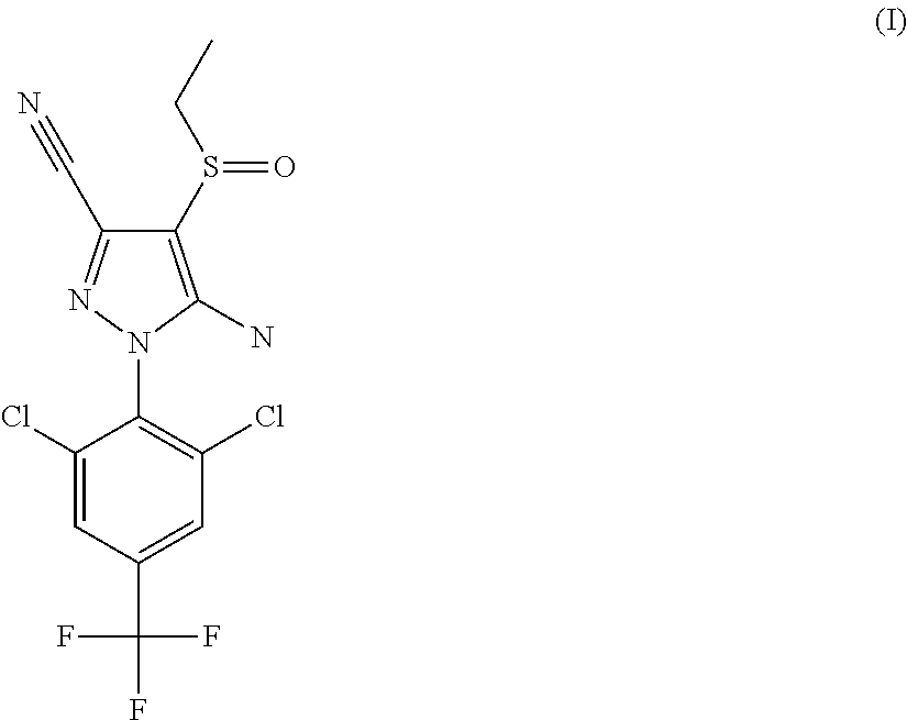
C1(Cl)=CC(C(F)(F)F)=CC(Cl)=C1N1N=C(C#N)C(S(CC)=O)=C1N
